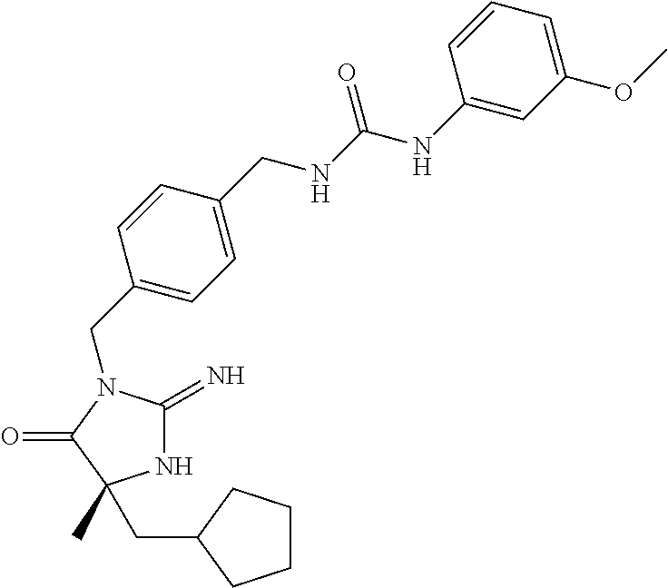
N1C(=N)N(CC2=CC=C(CNC(NC3=CC(OC)=CC=C3)=O)C=C2)C(=O)C1(C)CC1CCCC1
